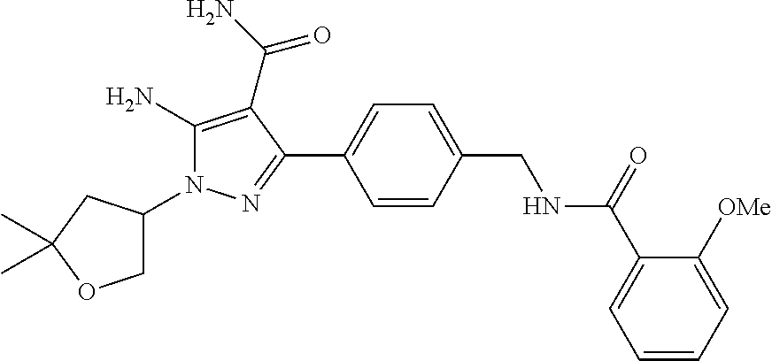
C1C(N2C(N)=C(C(N)=O)C(C3=CC=C(CNC(C4=CC=CC=C4[OMe])=O)C=C3)=N2)CC(C)(C)O1
